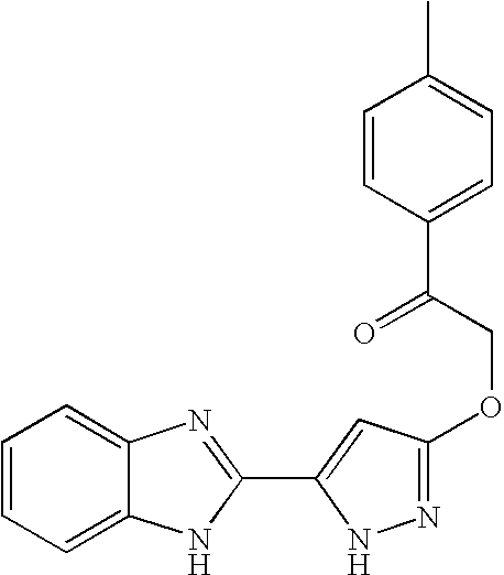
C1=CC=C2C(=C1)N=C(C1=CC(OCC(C3=CC=C(C)C=C3)=O)=NN1)N2
